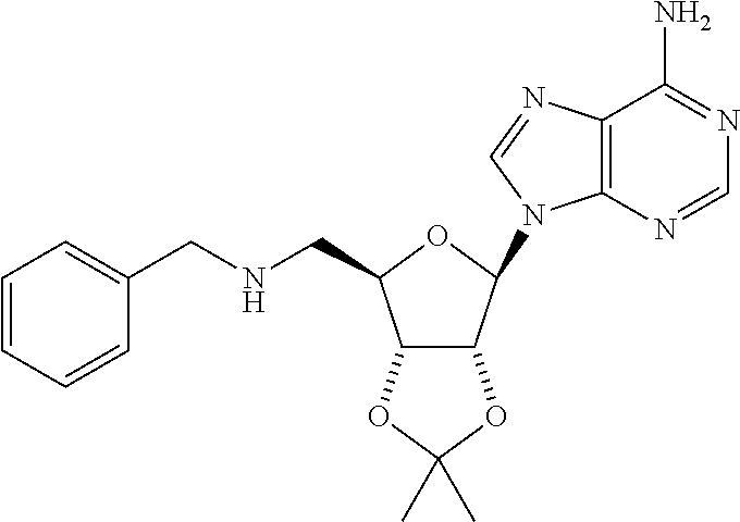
C12=C(N=CN=C1N)N(C1OC(CNCC3=CC=CC=C3)C3C1OC(C)(C)O3)C=N2
